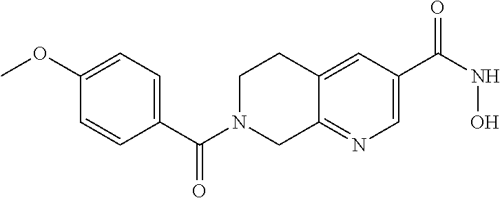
C1(C(N2CC3=NC=C(C(NO)=O)C=C3CC2)=O)=CC=C(OC)C=C1
